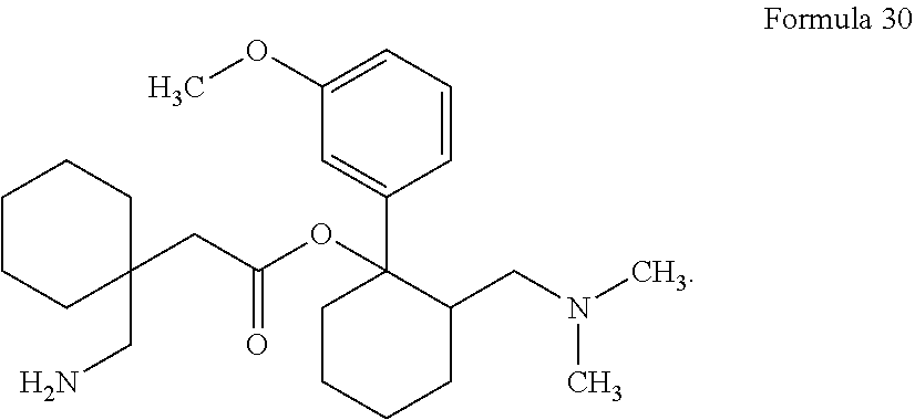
C1CCC(CN)(CC(OC2(C3=CC(OC)=CC=C3)CCCCC2CN(C)C)=O)CC1
